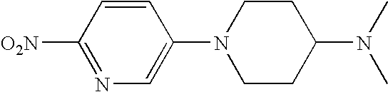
C1([O2N])=NC=C(N2CCC(N(C)C)CC2)C=C1
